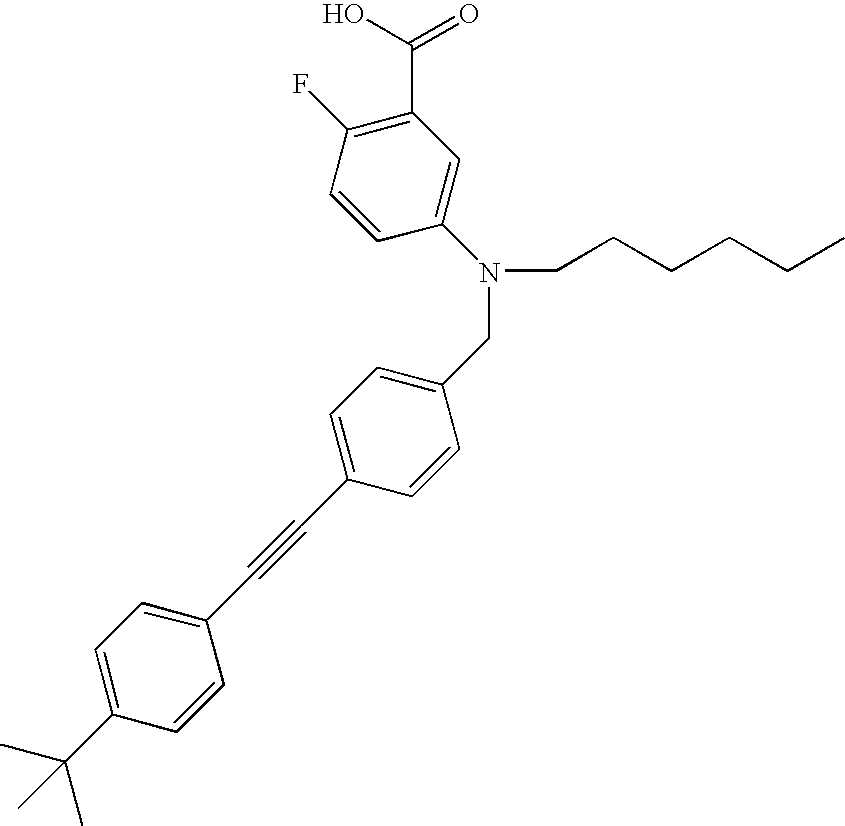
C1(C(O)=O)=C(F)C=CC(N(CCCCCC)CC2=CC=C(C#CC3=CC=C(C(C)(C)C)C=C3)C=C2)=C1
